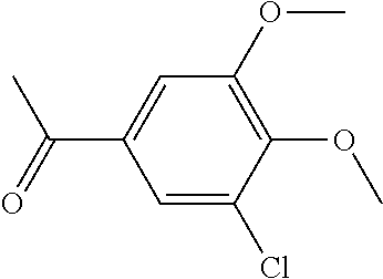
C1(OC)=C(OC)C(Cl)=CC(C(=O)C)=C1
